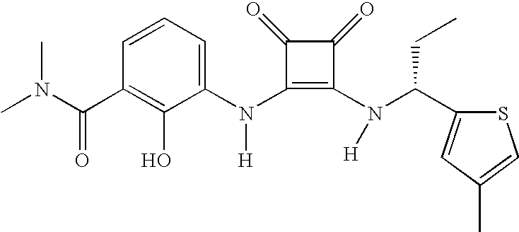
C(C1=C(O)C(N(C2=C(N(C(C3=CC(C)=CS3)CC)[H])C(=O)C2=O)[H])=CC=C1)(=O)N(C)C
